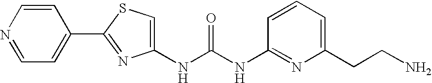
N(C(NC1=NC(CCN)=CC=C1)=O)C1=CSC(C2=CC=NC=C2)=N1
